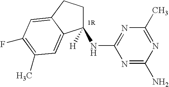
C1([H])(NC2=NC(C)=NC(N)=N2)CCC2=CC(F)=C(C)C=C12
